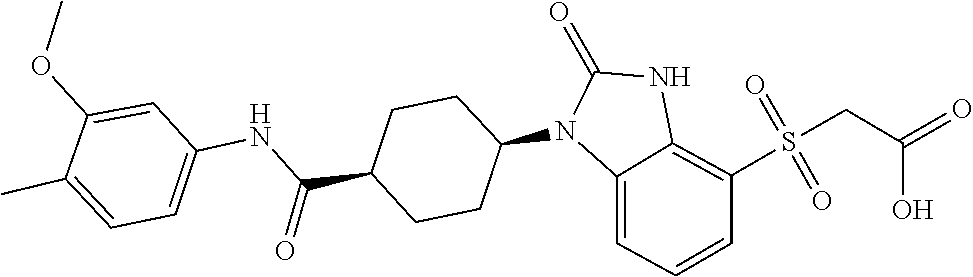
S(=O)(=O)(CC(=O)O)C1=C2NC(=O)N(C3CCC(C(NC4=CC=C(C)C(OC)=C4)=O)CC3)C2=CC=C1
